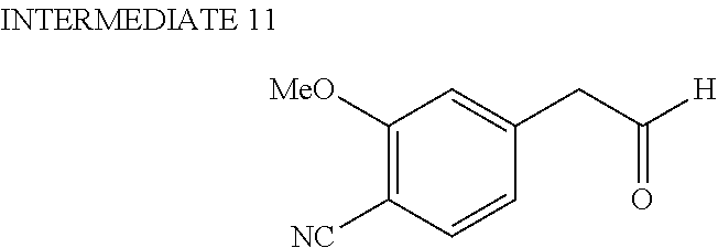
[NC]C1=C([MeO])C=C(CC([H])=O)C=C1
